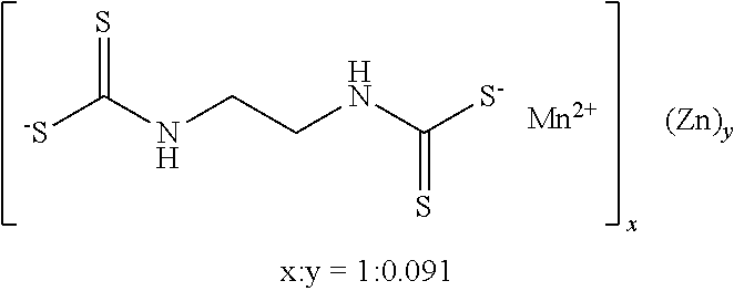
[-S]C(NCCNC([S-])=S)=S.[Mn].[(Zn)y]
